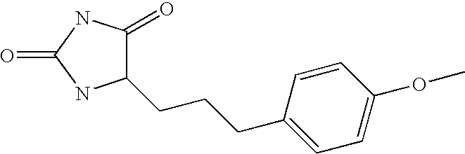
N1C(=O)NC(CCCC2=CC=C(OC)C=C2)C1=O
